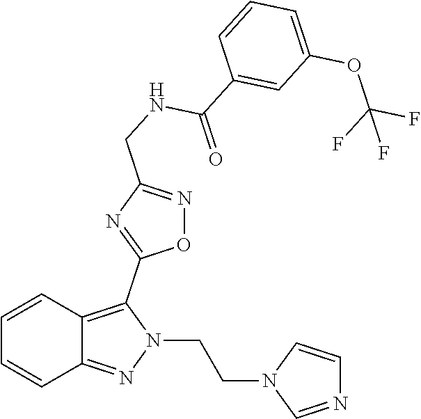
C1=CC2=C(C3=NC(CNC(C4=CC(OC(F)(F)F)=CC=C4)=O)=NO3)N(CCN3C=NC=C3)N=C2C=C1
